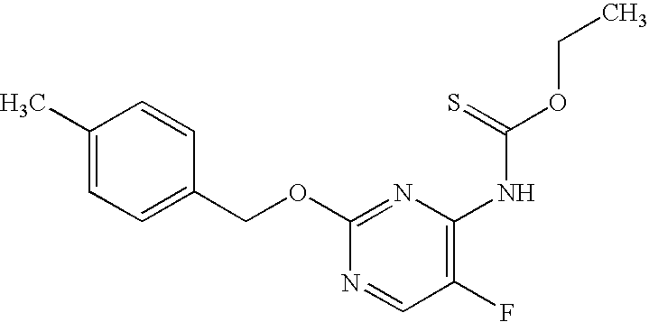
C1(C)=CC=C(COC2=NC(NC(OCC)=S)=C(F)C=N2)C=C1
